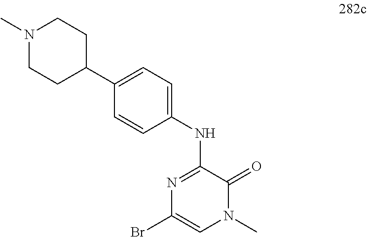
C1=C(C2CCN(C)CC2)C=CC(NC2=NC(Br)=CN(C)C2=O)=C1
